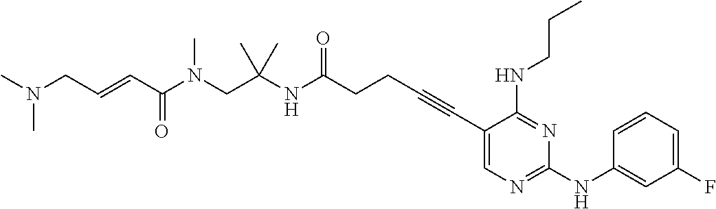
C(CC#CC1=CN=C(NC2=CC(F)=CC=C2)N=C1NCCC)C(NC(CN(C(C=CCN(C)C)=O)C)(C)C)=O
